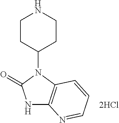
N1C2=C(N(C3CCNCC3)C1=O)C=CC=N2
